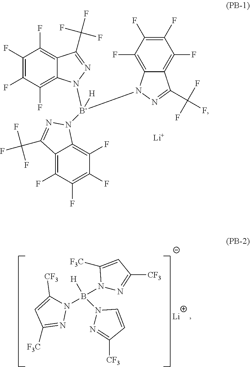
C1(F)=C(F)C(F)=C2C(=C1F)C(C(F)(F)F)=NN2[B-](N1C2=C(F)C(F)=C(F)C(F)=C2C(C(F)(F)F)=N1)([H])N1C2=C(F)C(F)=C(F)C(F)=C2C(C(F)(F)F)=N1.[Li].B(N1C([CF3])=CC([F3C])=N1)(N1N=C([CF3])C=C1[F3C])([H])N1N=C([CF3])C=C1.[Li]
